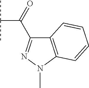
C12=C(N(C)N=C1C(=O)C(C)C)C=CC=C2
